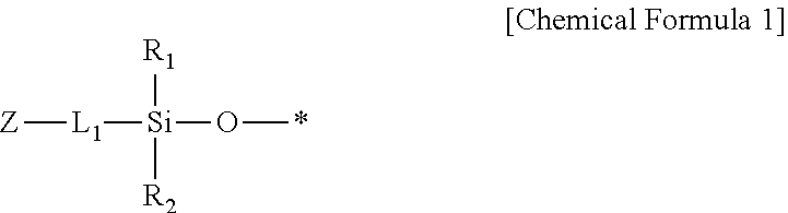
[R1][Si]([R2])(O*)[L1][Z]
